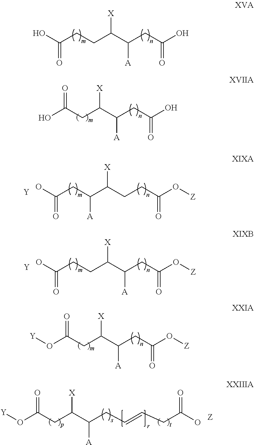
OC(CCC(C(CC(O)=O)[A])[X])=O.OC(CC(C(CCC(O[Z])=O)[X])[A])=O.[Y].OC(CCC(C(CC(O[Z])=O)[A])[X])=O.[Y].OC(CC(C(CC(O)=O)[A])[X])=O.O(C(CC(C(CC(O[Z])=O)[A])[X])=O)[Y].O(C(CC(C(CC=CCC(O)=O)[A])[X])=O)[Y].[Z]
